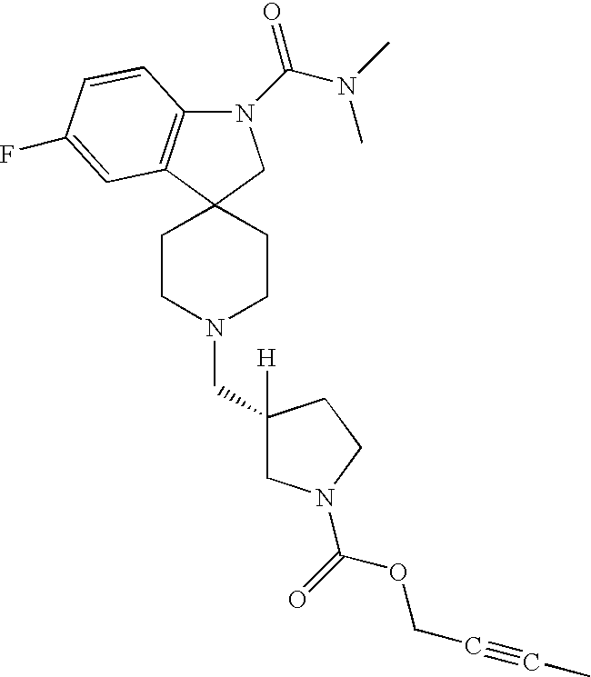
N1(C(N(C)C)=O)C2=C(C3(C1)CCN(CC1([H])CN(C(=O)OCC#CC)CC1)CC3)C=C(F)C=C2
